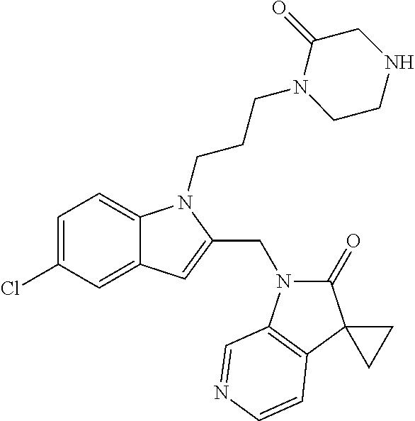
C1=C(Cl)C=C2C(=C1)N(CCCN1CCNCC1=O)C(CN1C(=O)C3(C4=C1C=NC=C4)CC3)=C2
